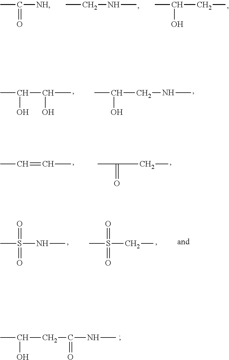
CCNC.CC(CC)O.CC([NH])=O.CC(C(C)O)O.CC(CNC)O.CC=CC.CC(CC)=O.CS(CC)(=O)=O.CS(NC)(=O)=O.CC(CC(NC)=O)O
